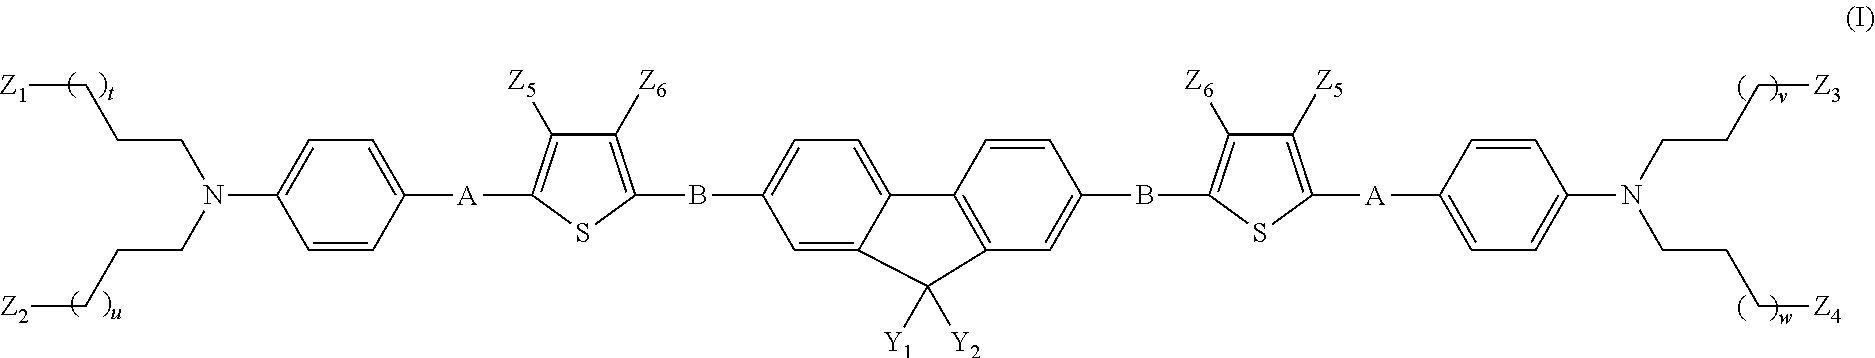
[Z1]CCCN(CCC[Z2])C1=CC=C([A]C2=C([Z5])C([Z6])=C(BC3=CC=C4C(=C3)C([Y1])([Y2])C3=C4C=CC(BC4=C([Z6])C([Z5])=C([A]C5=CC=C(N(CCC[Z3])CCC[Z4])C=C5)S4)=C3)S2)C=C1
